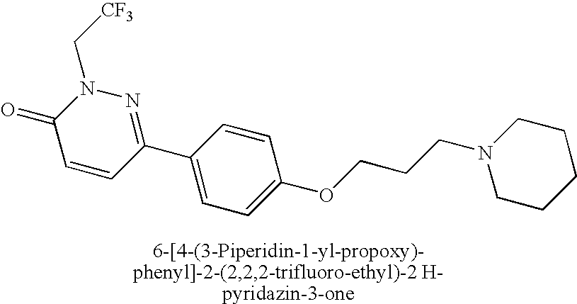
C1(=O)C=CC(C2=CC=C(OCCCN3CCCCC3)C=C2)=NN1C[CF3]
